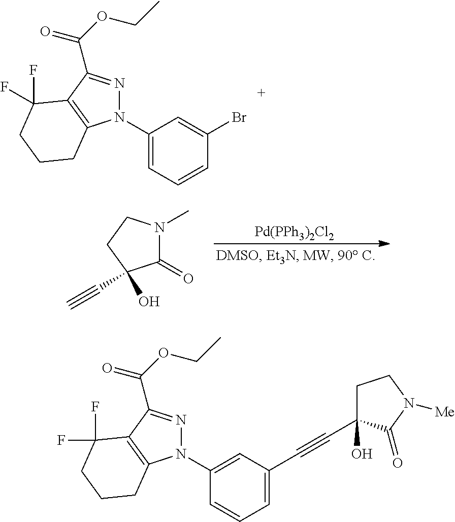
C1(N2N=C(C(OCC)=O)C3=C2CCCC3(F)F)=CC=CC(Br)=C1.[Pd(PPh3)2Cl2].C1(=O)N(C)CCC1(O)C#C.C1(N2N=C(C(OCC)=O)C3=C2CCCC3(F)F)=CC(C#CC2(O)CCN([Me])C2=O)=CC=C1
